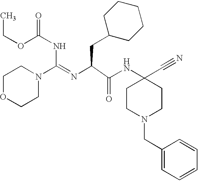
C(N1CCOCC1)(=NC(C(=O)NC1(C#N)CCN(CC2=CC=CC=C2)CC1)CC1CCCCC1)NC(=O)OCC
